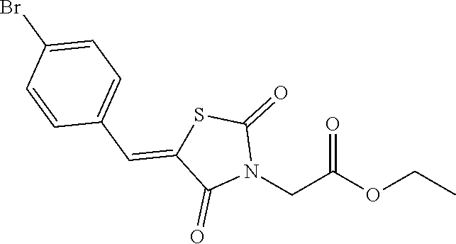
O=C(OCC)CN1C(=O)SC(=CC2=CC=C(Br)C=C2)C1=O
